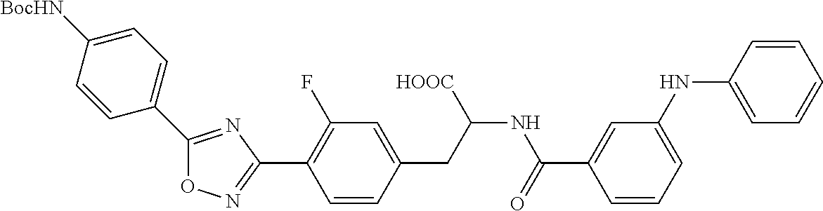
O1N=C(C2=C(F)C=C(CC(NC(C3=CC(NC4=CC=CC=C4)=CC=C3)=O)[HOOC])C=C2)N=C1C1=CC=C([BocHN])C=C1
